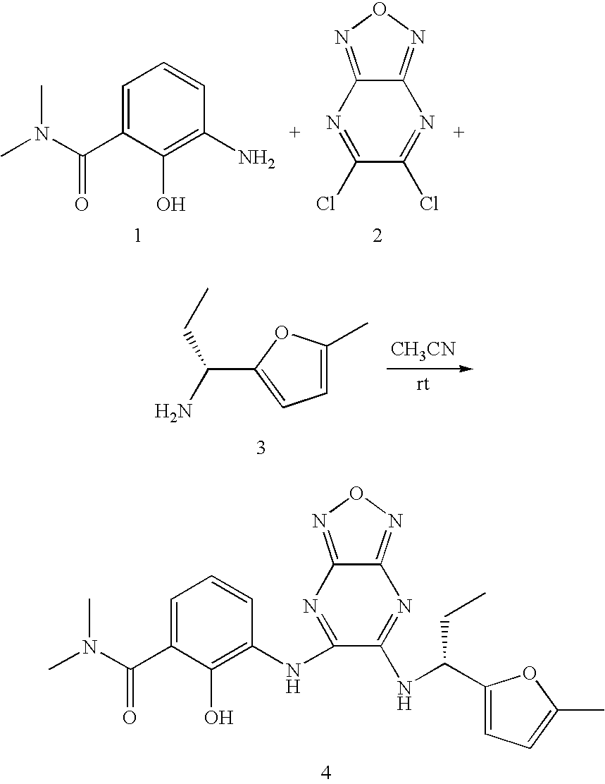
C1=C(C(N(C)C)=O)C(O)=C(NC2=NC3=NON=C3N=C2NC(C2=CC=C(C)O2)CC)C=C1.C1=C(C(N(C)C)=O)C(O)=C(N)C=C1.C1(Cl)=NC2=NON=C2N=C1Cl.C1=C(C)OC(C(N)CC)=C1.[CH3CN]
